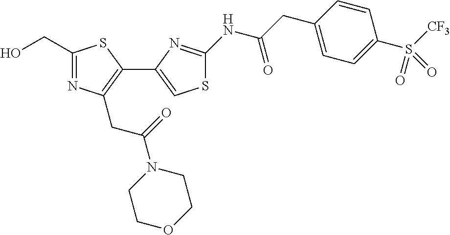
C1(CO)=NC(CC(N2CCOCC2)=O)=C(C2=CSC(NC(CC3=CC=C(S(=O)([CF3])=O)C=C3)=O)=N2)S1
